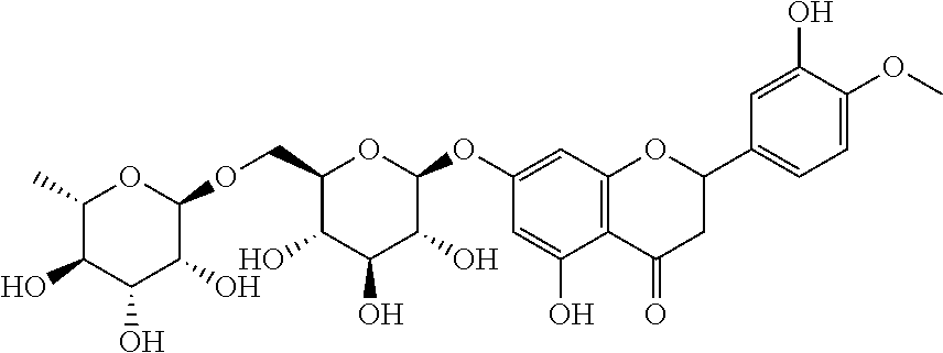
C1(C)C(O)C(O)C(O)C(OCC2C(O)C(O)C(O)C(OC3=CC4=C(C(O)=C3)C(=O)CC(C3=CC=C(OC)C(O)=C3)O4)O2)O1
